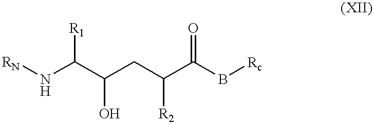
[RN]NC([R1])C(CC(C(B[Rc])=O)[R2])O
